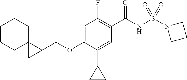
C1=C(OCC2C3(C2)CCCCC3)C(C2CC2)=CC(C(NS(N2CCC2)(=O)=O)=O)=C1F
